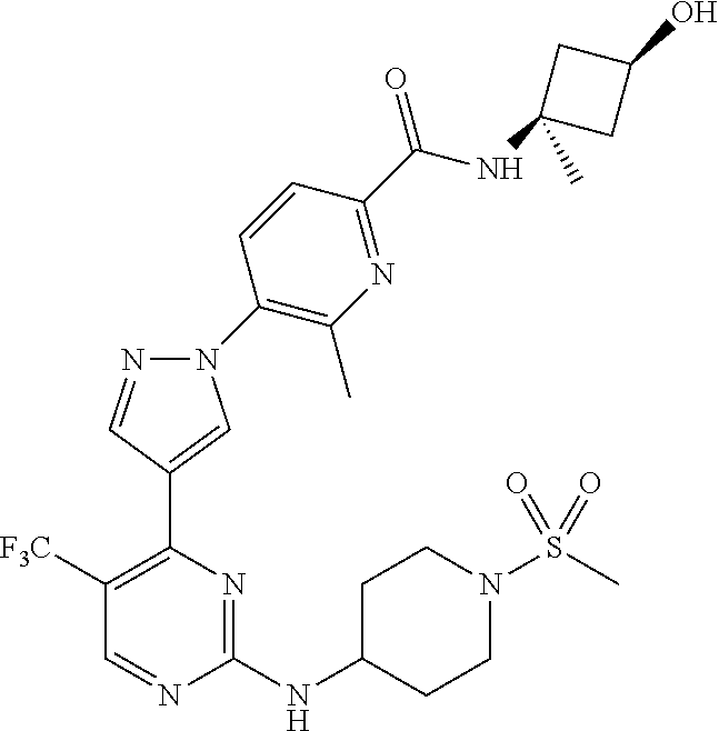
C1([F3C])=C(C2=CN(C3=C(C)N=C(C(NC4(C)CC(O)C4)=O)C=C3)N=C2)N=C(NC2CCN(S(C)(=O)=O)CC2)N=C1
